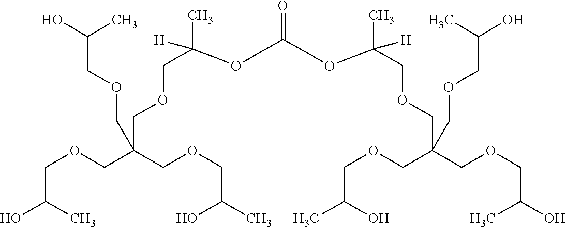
C(C(C)O)OCC(COCC(O)C)(COCC(C)([H])OC(OC(COCC(COCC(O)C)(COCC(C)O)COCC(O)C)(C)[H])=O)COCC(O)C
